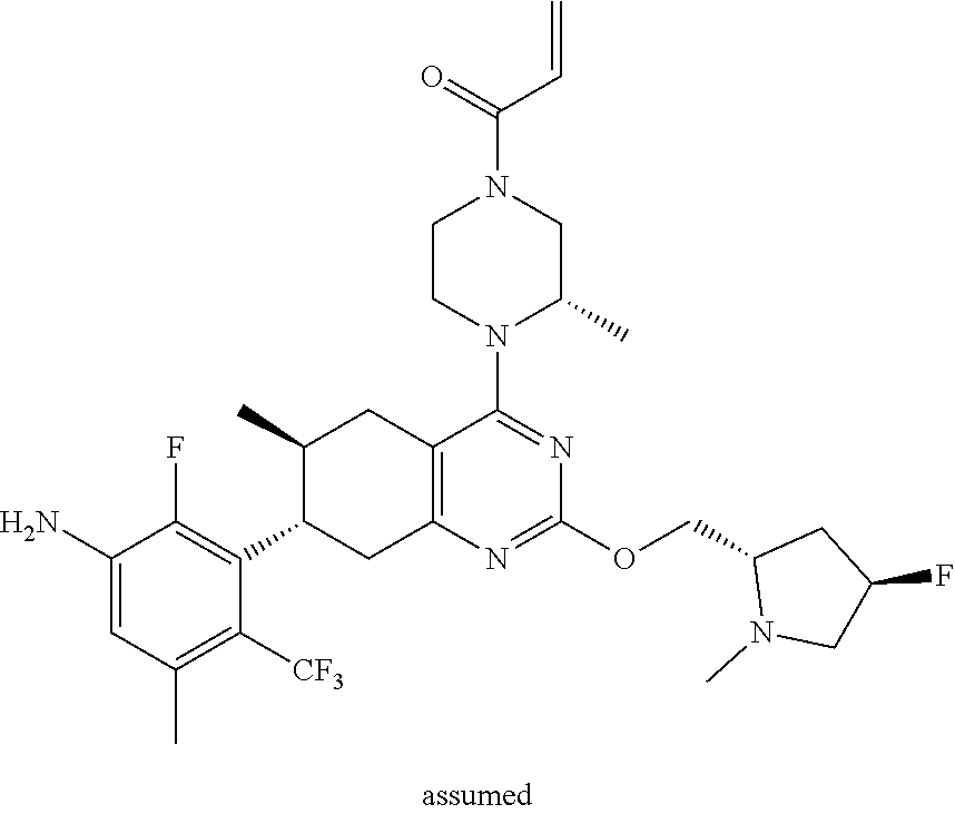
C1(C2=C(F)C(N)=CC(C)=C2[CF3])CC2=C(CC1C)C(N1C(C)CN(C(=O)C=C)CC1)=NC(OCC1N(C)CC(F)C1)=N2
